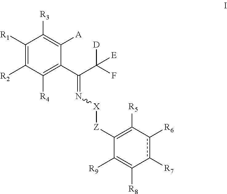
C1([R1])=C([R2])C([R4])=C(C(C(F)([D])[E])=N[X][Z]C2=C([R5])c([R6])c([R7])C([R8])=C2[R9])C([A])=C1[R3]
